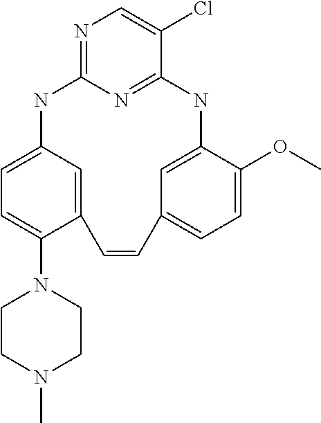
N1=C2N=C(C(Cl)=C1)NC1=CC(=CC=C1OC)C=CC1=CC(=CC=C1N1CCN(C)CC1)N2
